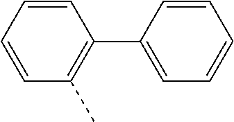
CC1=C(C2=CC=CC=C2)C=CC=C1
